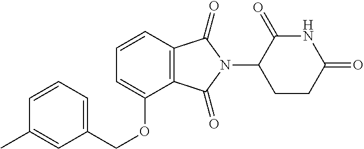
C1=CC=C(COC2=CC=CC3=C2C(=O)N(C2CCC(=O)NC2=O)C3=O)C=C1C
